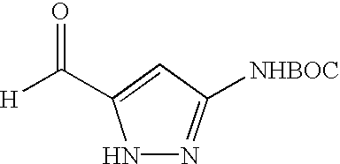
N1N=C([NHBOC])C=C1C([H])=O
